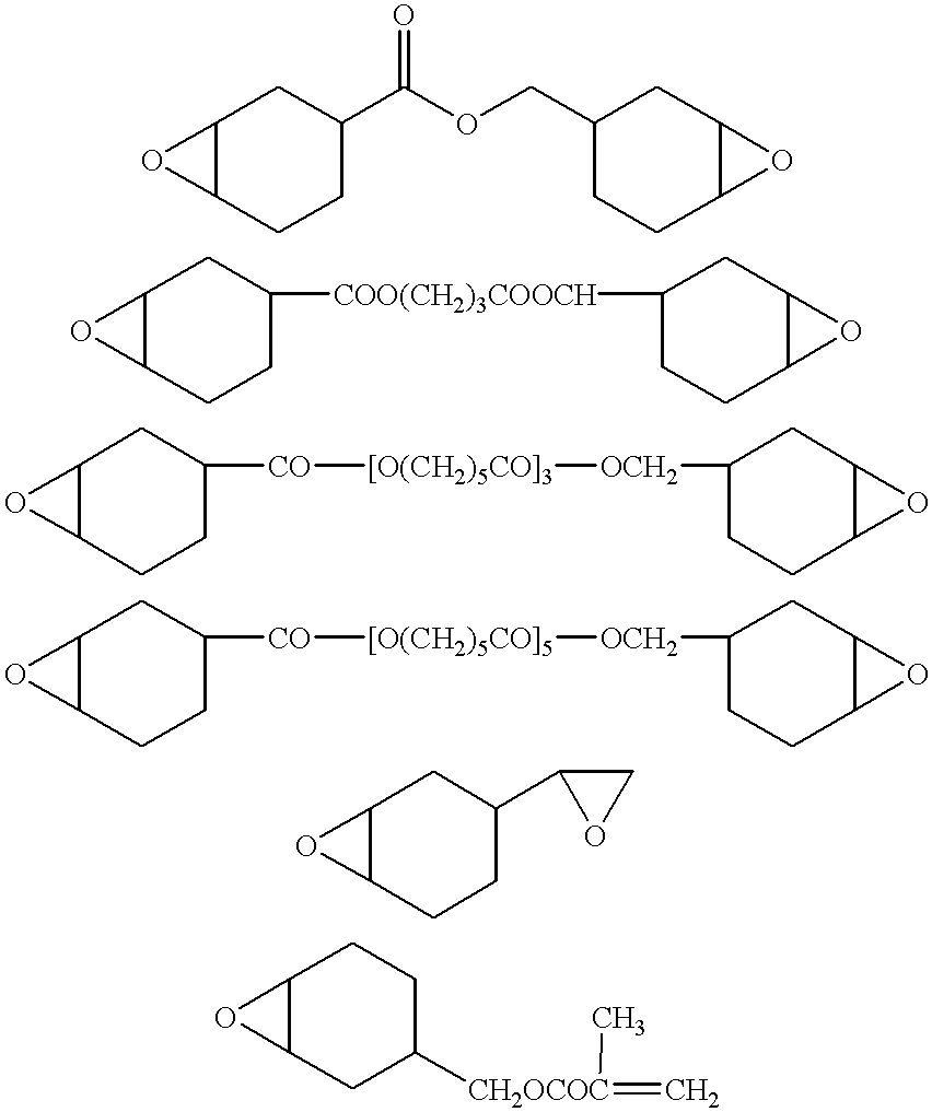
C12C(CCC(C(OCC3CCC4C(C3)O4)=O)C1)O2.C12C(CCC([COO(CH2)3COOCH]C3CCC4C(C3)O4)C1)O2.C12C(CCC([CO][[O(CH2)5CO]3][OCH2]C3CCC4C(C3)O4)C1)O2.C12C(CCC([CO][[O(CH2)5CO]5][OCH2]C3CCC4C(C3)O4)C1)O2.C12C(CCC(C3OC3)C1)O2.C12C(CC([CH2OCOC](=C)C)CC1)O2
